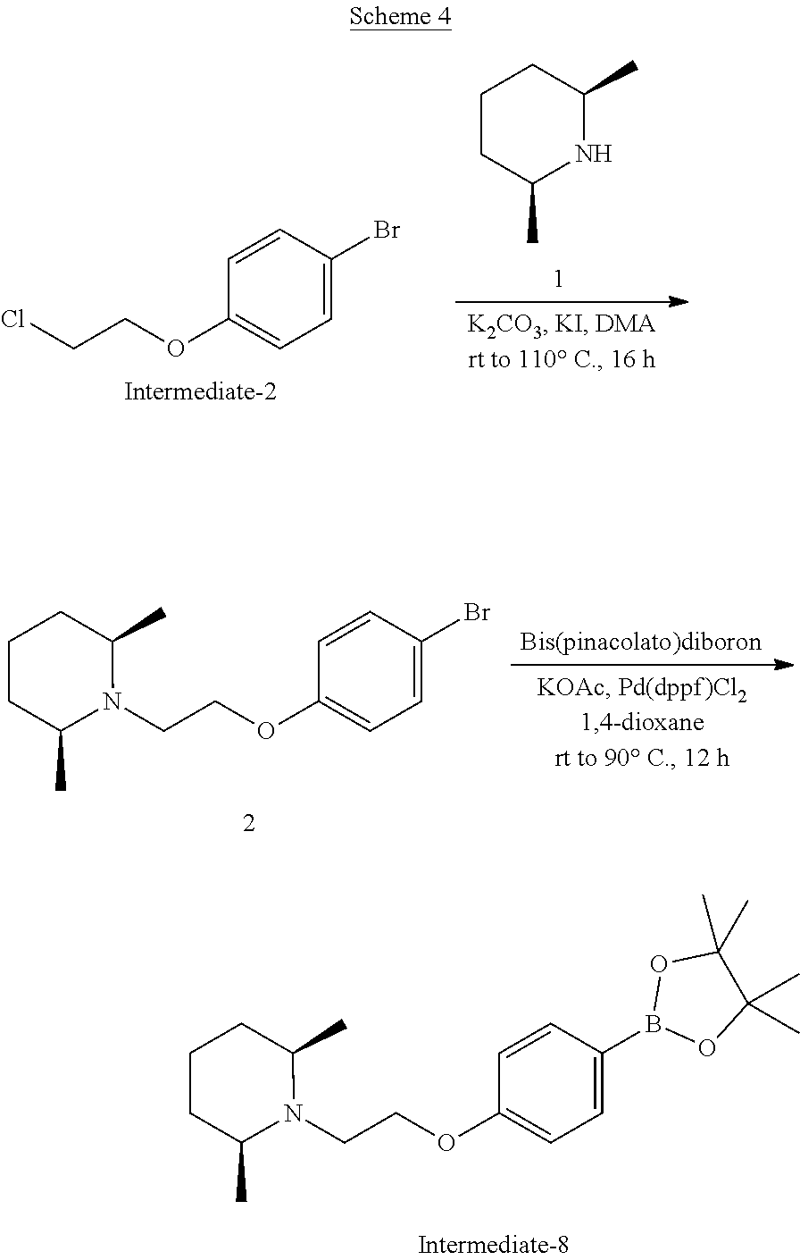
C1(OCCCl)=CC=C(Br)C=C1.C1CC(C)NC(C)C1.C1(OCCN2C(C)CCCC2C)=CC=C(Br)C=C1.C1(OCCN2C(C)CCCC2C)=CC=C(B2OC(C)(C)C(C)(C)O2)C=C1
